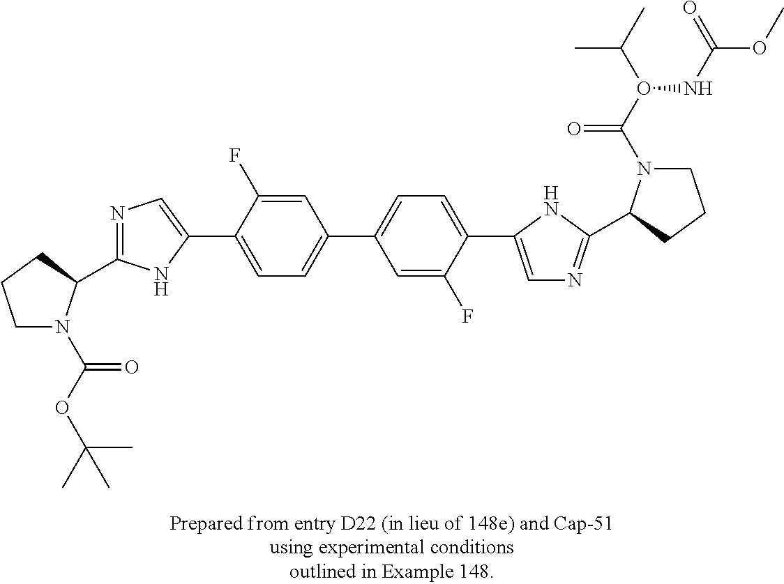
C1N(C(OC(C)(C)C)=O)C(C2=NC=C(C3=CC=C(C4=CC=C(C5=CN=C(C6N(C(O(C(C)C)NC(OC)=O)=O)CCC6)N5)C(F)=C4)C=C3F)N2)CC1
